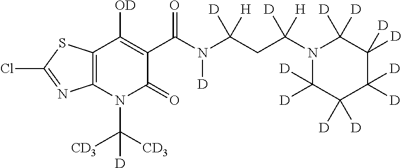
C12=C(N(C([CD3])([CD3])[D])C(=O)C(C(N(C(CC(N3C([D])([D])C([D])([D])C([D])([D])C([D])([D])C3([D])[D])([D])[H])([H])[D])[D])=O)=C1[OD])N=C(Cl)S2
